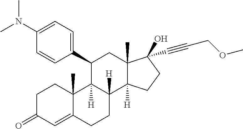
C1(C2C3([H])C([H])(C4([H])C(C)(C2)C(O)(C#CCOC)CC4)CCC2=CC(=O)CCC32C)=CC=C(N(C)C)C=C1
